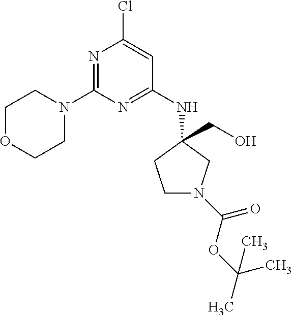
ClC1=CC(NC2(CO)CN(C(OC(C)(C)C)=O)CC2)=NC(N2CCOCC2)=N1
